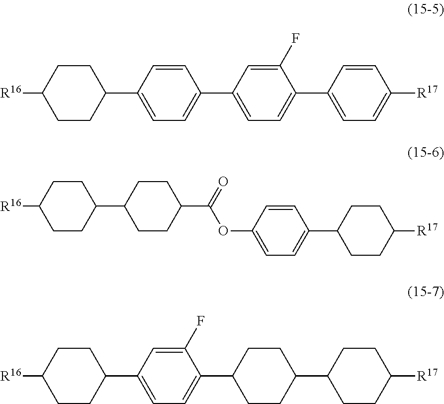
C1=CC(C2=CC=C(C3=CC=C([R17])C=C3)C(F)=C2)=CC=C1C1CCC([R16])CC1.C1(C2CCC([R16])CC2)CCC(C(=O)OC2=CC=C(C3CCC([R17])CC3)C=C2)CC1.C1=C(F)C(C2CCC(C3CCC([R17])CC3)CC2)=CC=C1C1CCC([R16])CC1
